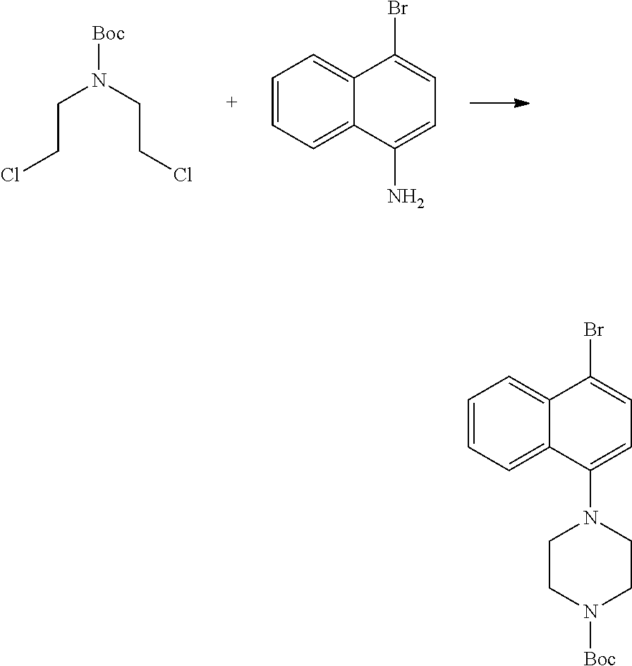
C1=CC=C2C(=C1)C(Br)=CC=C2N.[Boc]N(CCCl)CCCl.C1=CC=C2C(=C1)C(Br)=CC=C2N1CCN([Boc])CC1
